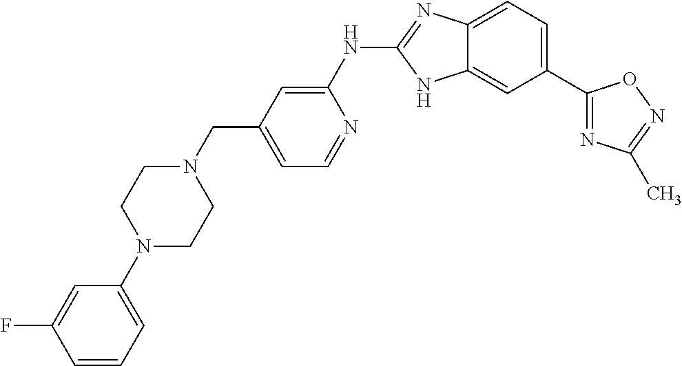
C12=CC=C(C3=NC(C)=NO3)C=C1NC(NC1=CC(CN3CCN(C4=CC=CC(F)=C4)CC3)=CC=N1)=N2
